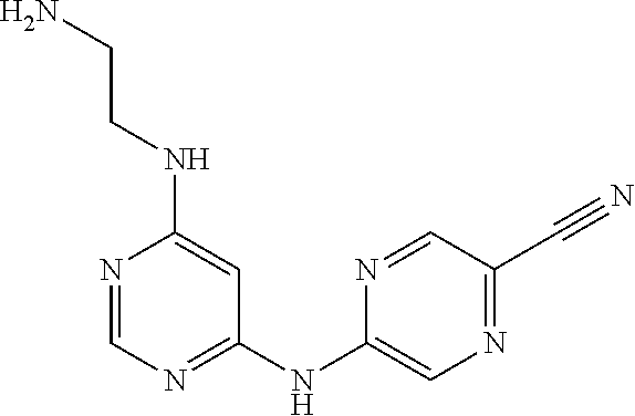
N1=CN=C(NC2=CN=C(C#N)C=N2)C=C1NCCN
